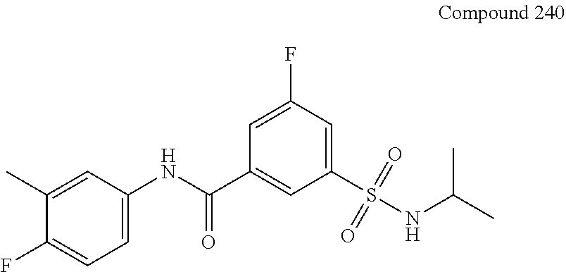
S(=O)(=O)(C1=CC(F)=CC(C(=O)NC2=CC=C(F)C(C)=C2)=C1)NC(C)C
